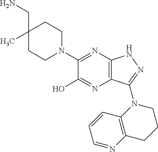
C1(CN)(C)CCN(C2=NC3=C(N=C2O)C(N2CCCC4=C2C=CC=N4)=NN3)CC1
